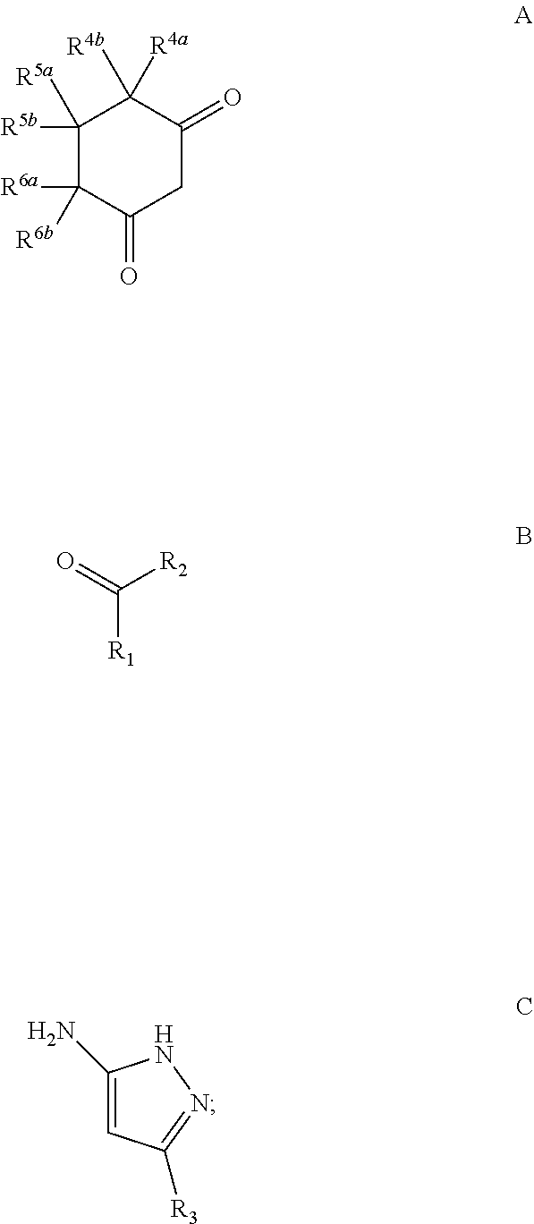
C1([R5b])([R5a])C([R6a])([R6b])C(=O)CC(=O)C1([R4a])[R4b].C([R1])(=O)[R2].C1(N)=CC([R3])=NN1
